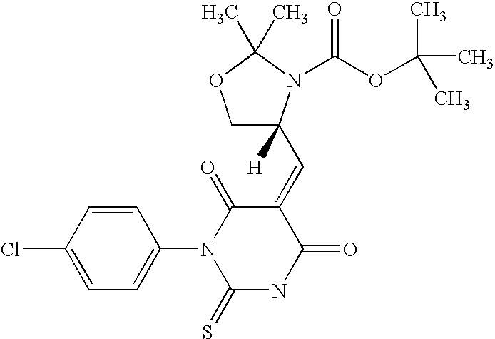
C1C(C=C2C(=O)N(C3=CC=C(Cl)C=C3)C(=S)NC2=O)([H])N(C(OC(C)(C)C)=O)C(C)(C)O1
